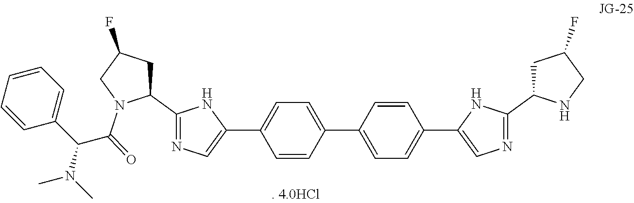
C1=CC(C2=CC=C(C3=CN=C(C4CC(F)CN4)N3)C=C2)=CC=C1C1=CN=C(C2CC(F)CN2C(=O)C(C2=CC=CC=C2)N(C)C)N1
